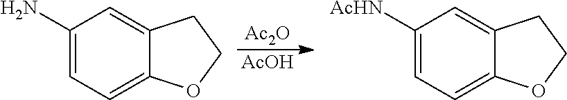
[Ac2O].[AcOH].C1(N)=CC=C2C(=C1)CCO2.C1([AcHN])=CC=C2C(=C1)CCO2
